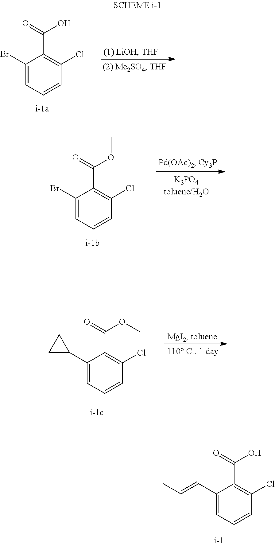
C1(Br)=CC=CC(Cl)=C1C(=O)O.C1(Br)=CC=CC(Cl)=C1C(=O)OC.C1(C2CC2)=CC=CC(Cl)=C1C(=O)OC.C1(C=CC)=CC=CC(Cl)=C1C(=O)O
